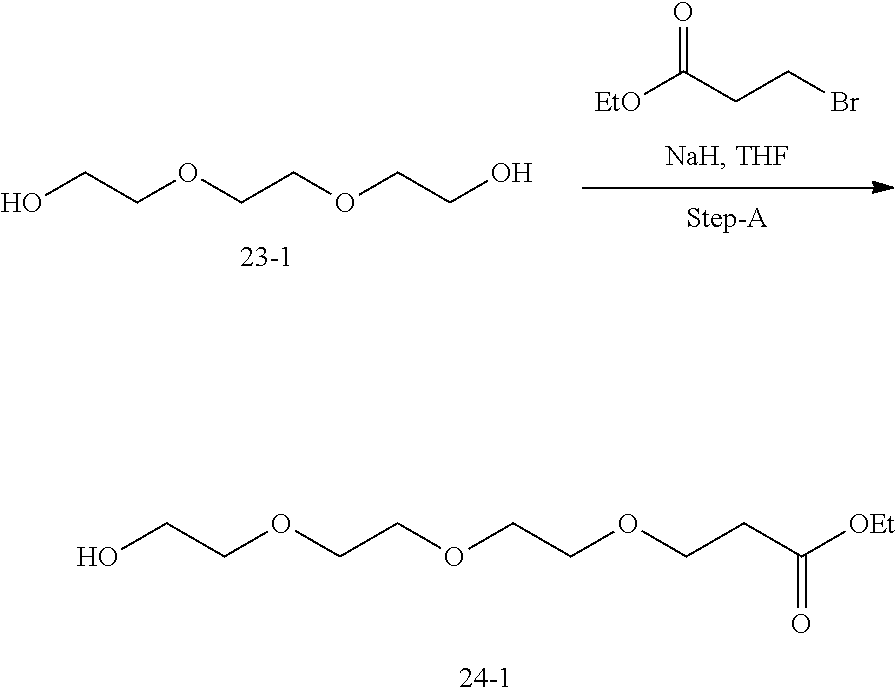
C(COCCC([OEt])=O)OCCOCCO.[EtO]C(CCBr)=O.C(CO)OCCOCCO
